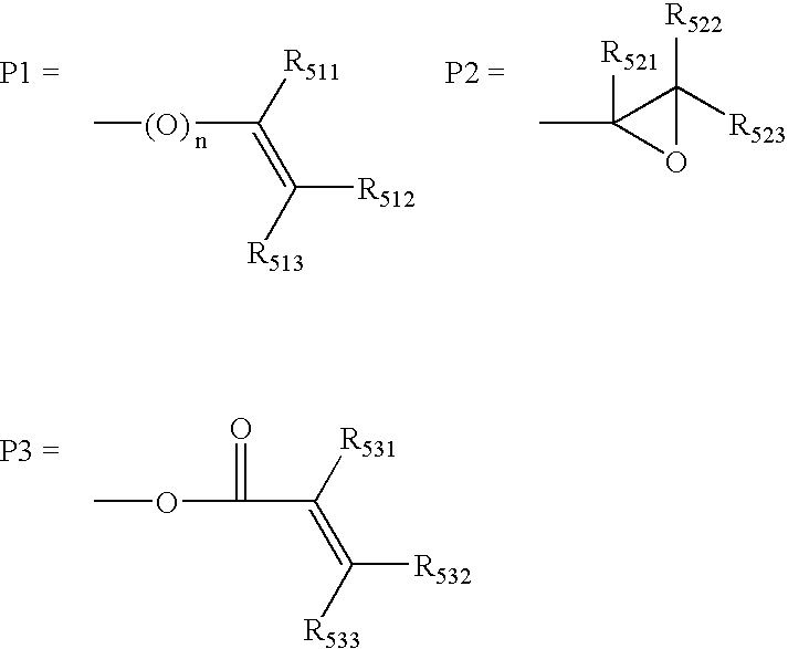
[(O)](C([R511])=C([R513])[R512])C.C1(C)([R521])C([R523])([R522])O1.C(C([R531])=C([R533])[R532])(OC)=O
